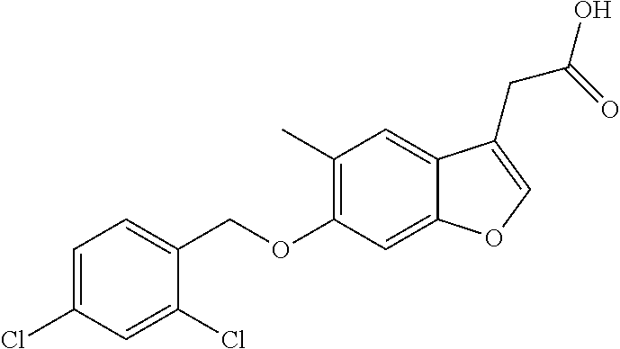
C1=C(Cl)C=C(Cl)C(COC2=C(C)C=C3C(=C2)OC=C3CC(=O)O)=C1
